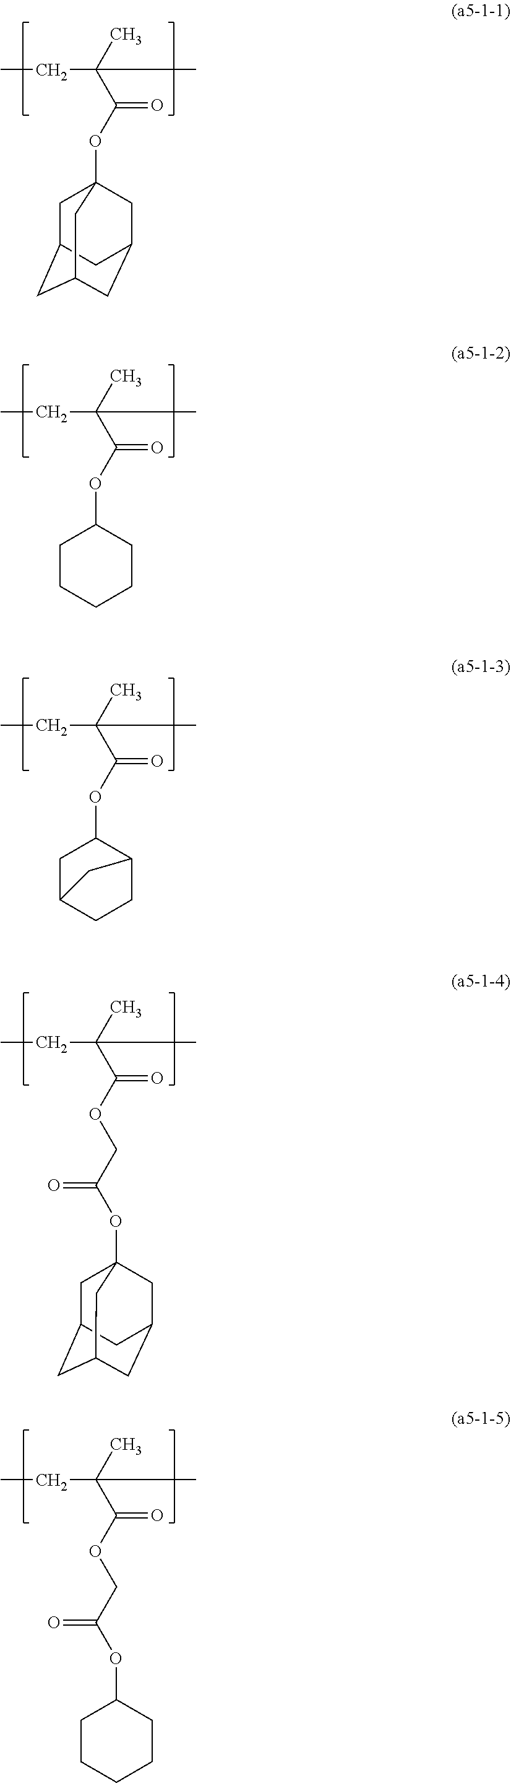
CCC(C)(C(OC12CC3CC(CC(C1)C3)C2)=O)C.CCC(C)(C(OC1CCCCC1)=O)C.CCC(C)(C(OC1CC2CCC1C2)=O)C.CCC(C)(C(OCC(OC12CC3CC(CC(C1)C3)C2)=O)=O)C.CCC(C)(C(OCC(OC1CCCCC1)=O)=O)C
